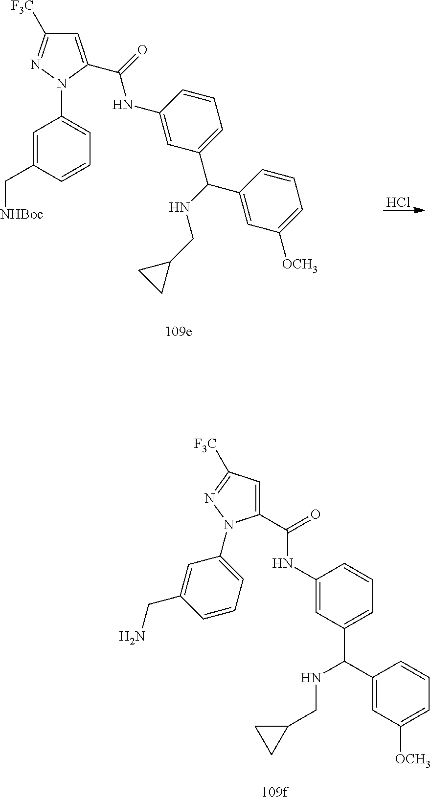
Cl.C1=C(C(=O)NC2=CC(C(C3=CC([OCH3])=CC=C3)NCC3CC3)=CC=C2)N(C2=CC=CC(C[NHBoc])=C2)N=C1[F3C].C1(C(=O)NC2=CC(C(NCC3CC3)C3=CC([OCH3])=CC=C3)=CC=C2)=CC([F3C])=NN1C1=CC=CC(CN)=C1
